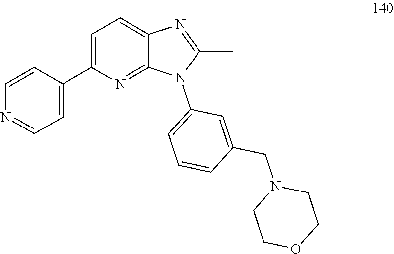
C1=CC(C2=CC=C3C(=N2)N(C2=CC=CC(CN4CCOCC4)=C2)C(C)=N3)=CC=N1
